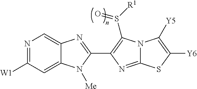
N1=C([W1])C=C2C(=C1)N=C(C1=C(S([R1])=O)N3C(=N1)SC([Y6])=C3[Y5])N2[Me]
